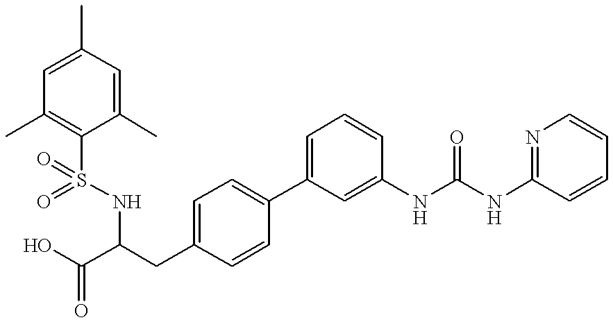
C1(C)=CC(C)=CC(C)=C1S(NC(C(O)=O)CC1=CC=C(C2=CC=CC(NC(NC3=NC=CC=C3)=O)=C2)C=C1)(=O)=O
